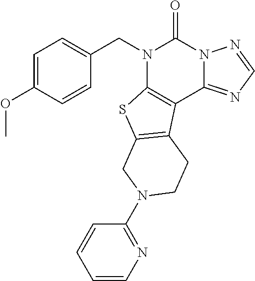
C1=CC(OC)=CC=C1CN1C2=C(C3=NC=NN3C1=O)C1=C(S2)CN(C2=NC=CC=C2)CC1
